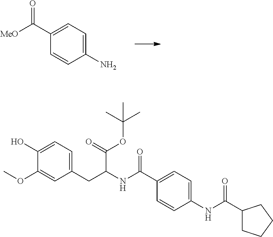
C1(N)=CC=C(C([MeO])=O)C=C1.C1(CC(NC(C2=CC=C(NC(C3CCCC3)=O)C=C2)=O)C(=O)OC(C)(C)C)=CC=C(O)C(OC)=C1
